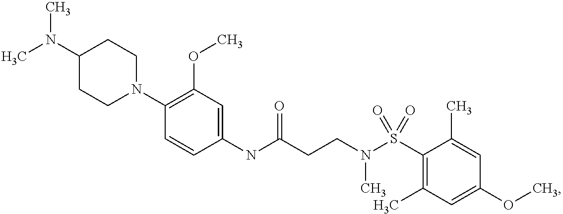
C1(NC(CCN(S(C2=C(C)C=C(OC)C=C2C)(=O)=O)C)=O)=CC(OC)=C(N2CCC(N(C)C)CC2)C=C1
